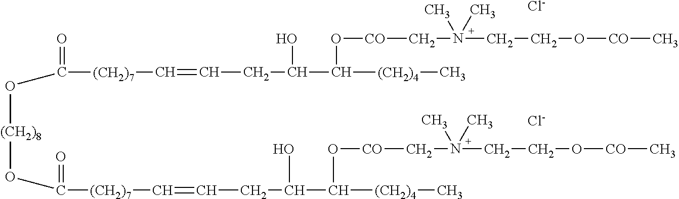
[Cl-].[Cl-].C(CC(O)C(O[CO]CN(CCO[CO]C)(C)C)[(CH2)4]C)=C[(CH2)7]C(=O)O[(CH2)8]OC([(CH2)7]C=CCC(O)C(O[CO]CN(CCO[CO]C)(C)C)[(CH2)4]C)=O
